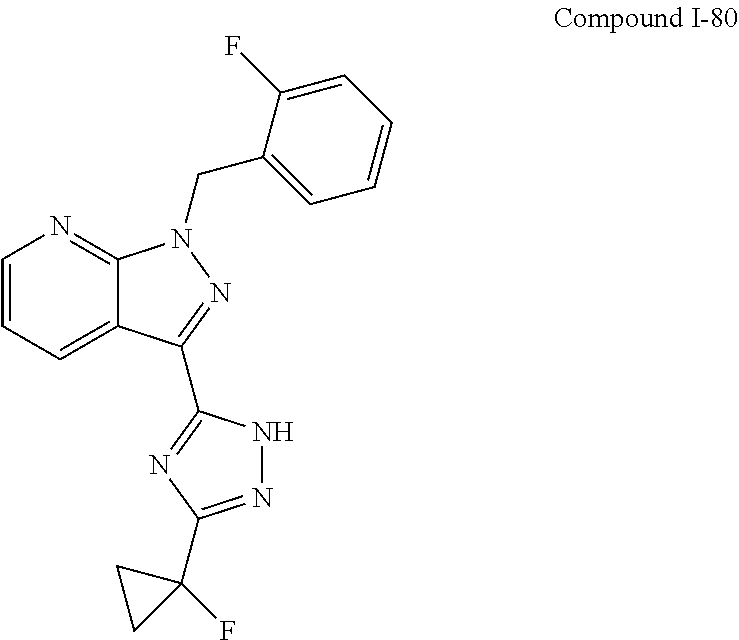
C1=CC=C2C(=N1)N(CC1=CC=CC=C1F)N=C2C1=NC(C2(F)CC2)=NN1
